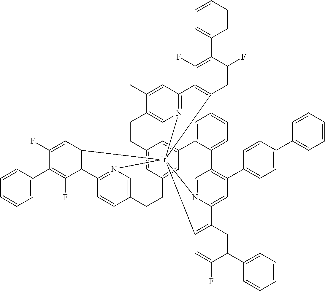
C12=CC3=CC(=C1)C1=CC=CC=C1C1=C(C4=CC=C(C5=CC=CC=C5)C=C4)C=C4N(=C1)[Ir]15(N6=C(C=C(C)C(=C6)CC3)C3=C1C=C(F)C(C1=CC=CC=C1)=C3F)(N1=C(C=C(C)C(=C1)CC2)C1=C5C=C(F)C(C2=CC=CC=C2)=C1F)C1=C4C=C(C2=CC=CC=C2)C(F)=C1
